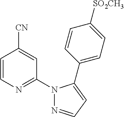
C1=CN=C(N2N=CC=C2C2=CC=C([SO2CH3])C=C2)C=C1[CN]
